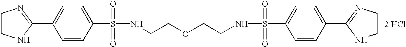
C1=CC(S(=O)(=O)NCCOCCNS(=O)(=O)C2=CC=C(C3=NCCN3)C=C2)=CC=C1C1=NCCN1.[2 HCl]
